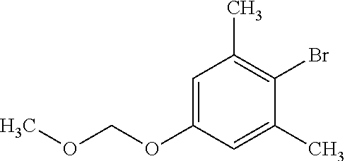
COCOC1=CC(C)=C(Br)C(C)=C1
